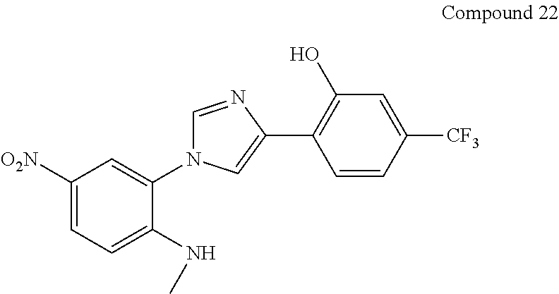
C1([O2N])=CC=C(NC)C(N2C=NC(C3=C(O)C=C([CF3])C=C3)=C2)=C1
